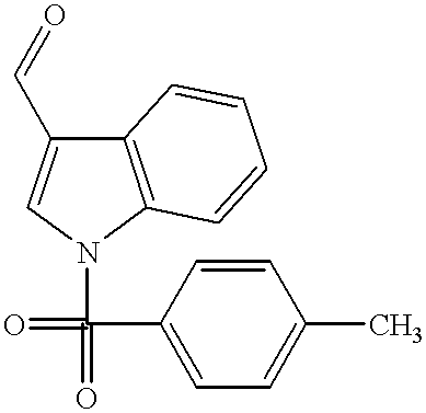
C12=C(N(C(=O)(=O)C3=CC=C(C)C=C3)C=C1C=O)C=CC=C2
